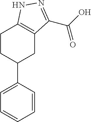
C1=C(C2CC3=C(CC2)NN=C3C(O)=O)C=CC=C1
